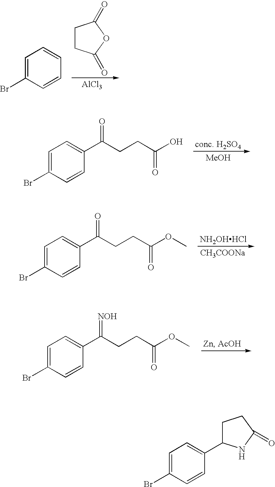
[AlCl3].C1=C(Br)C=CC=C1.C1CC(=O)OC1=O.[MeOH].C1=C(Br)C=CC(C(CCC(O)=O)=O)=C1.[NH2OHHCl].[CH3COONa].C1=C(Br)C=CC(C(CCC(OC)=O)=O)=C1.C1=C(Br)C=CC(C(CCC(OC)=O)=[NOH])=C1.C1C(C2=CC=C(Br)C=C2)NC(=O)C1
